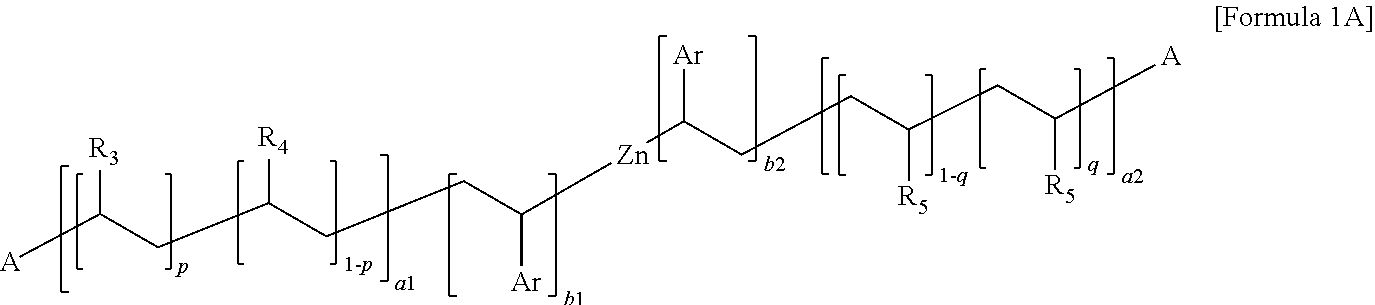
[A]C(CC(CCC([Zn]C(CCC(CC([A])[R5])[R5])[Ar])[Ar])[R4])[R3]
